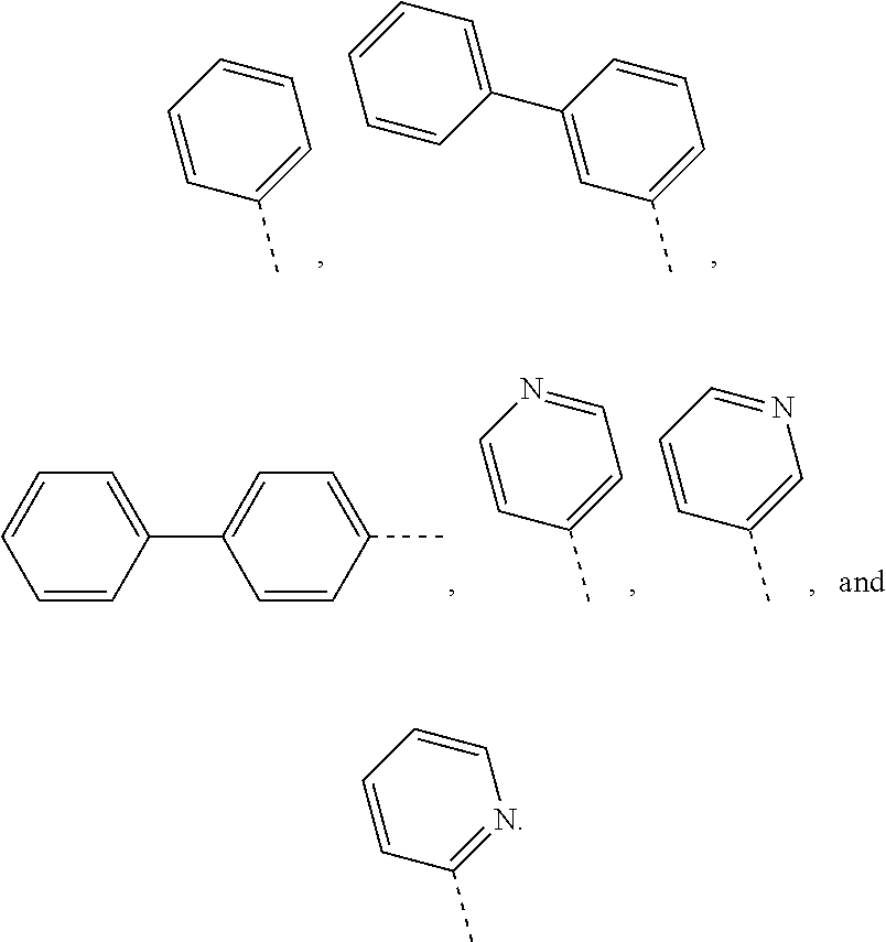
C1=CC=CC(C)=C1.C1=CC(C2=CC=CC=C2)=CC(C)=C1.C1=CC(C)=CC=C1C1=CC=CC=C1.C1=NC=CC(C)=C1.N1=CC=CC(C)=C1.C1=CC=CC(C)=N1
